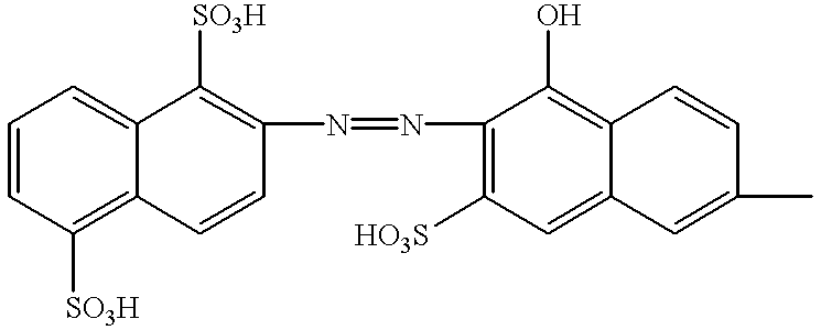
C1=CC([SO3H])=C2C(=C1)C([SO3H])=C(N=NC1=C([HO3S])C=C3C(=C1O)C=CC(C)=C3)C=C2
